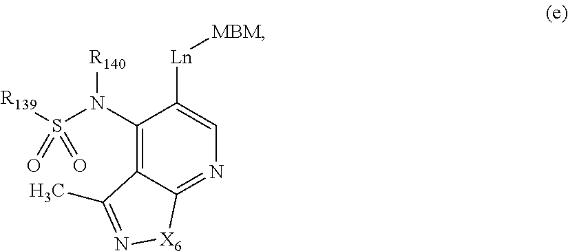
C1(N(S(=O)(=O)[R139])[R140])=C2C(=NC=C1[Ln][MBM])[X6]N=C2C
